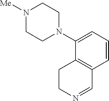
C1(N2CCN([Me])CC2)=CC=CC2=C1CCN=C2
